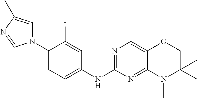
C1(N2C=C(C)N=C2)=CC=C(NC2=NC=C3C(=N2)N(C)C(C)(C)CO3)C=C1F
